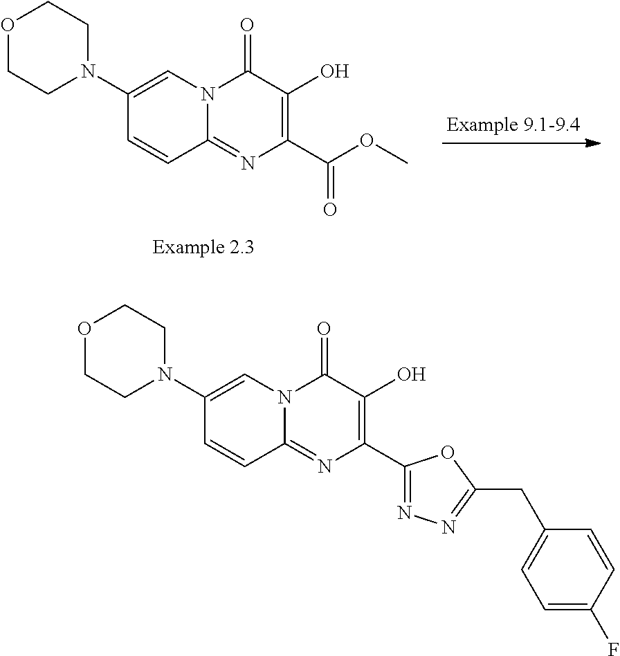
O1CCN(C2=CN3C(=NC(C(OC)=O)=C(O)C3=O)C=C2)CC1.O1CCN(C2=CN3C(=NC(C4=NN=C(CC5=CC=C(F)C=C5)O4)=C(O)C3=O)C=C2)CC1
